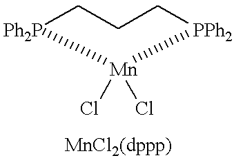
C1C[PPh2][Mn](Cl)(Cl)[Ph2P]C1
